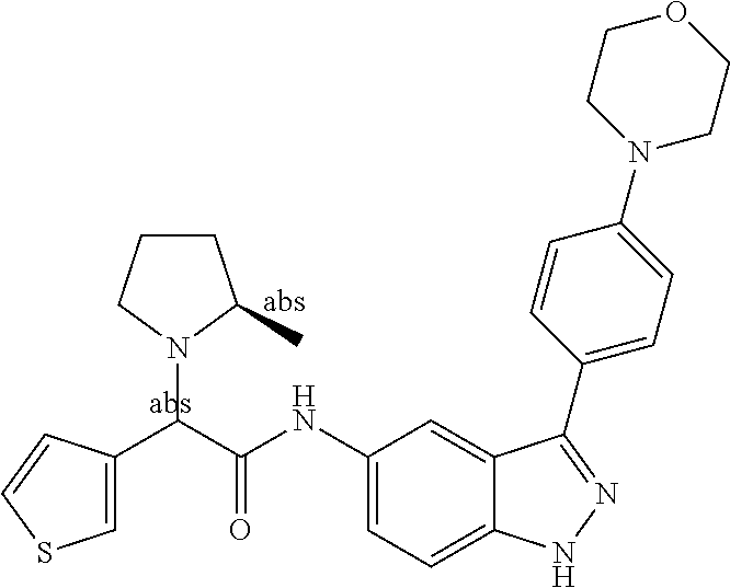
C1(NC(C(N2CCCC2C)C2=CSC=C2)=O)=CC=C2C(=C1)C(C1=CC=C(N3CCOCC3)C=C1)=NN2
